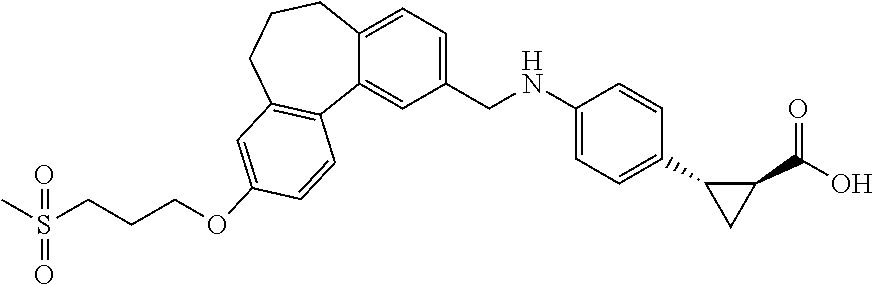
C1(CNC2=CC=C(C3CC3C(O)=O)C=C2)=CC=C2C(=C1)C1=C(CCC2)C=C(OCCCS(=O)(=O)C)C=C1
